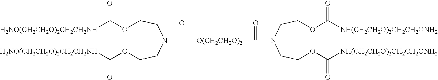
N(C([O(CH2CH2O)2]C(N(CCOC([NH(CH2CH2O)2CH2CH2ONH2])=O)CCOC([NH(CH2CH2O)2CH2CH2ONH2])=O)=O)=O)(CCOC([H2NO(CH2CH2O)2CH2CH2NH])=O)CCOC([H2NO(CH2CH2O)2CH2CH2NH])=O
